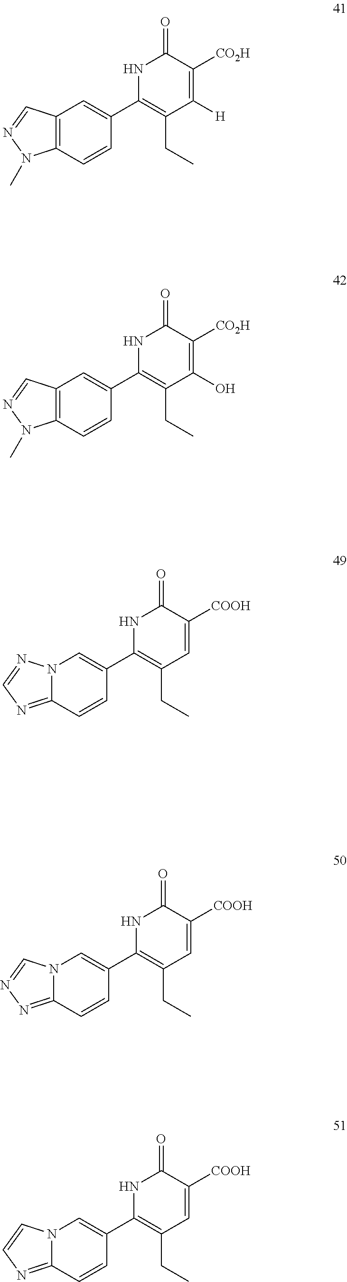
C12=C(C=C(C3=C(CC)C(O)=C([CO2H])C(=O)N3)C=C1)C=NN2C.C12=NN=CN1C=C(C1=C(CC)C=C([COOH])C(=O)N1)C=C2.C12=NC=NN1C=C(C1=C(CC)C=C([COOH])C(=O)N1)C=C2.C12=C(C=C(C3=C(CC)C([H])=C([CO2H])C(=O)N3)C=C1)C=NN2C.C12=NC=CN1C=C(C1=C(CC)C=C([COOH])C(=O)N1)C=C2
